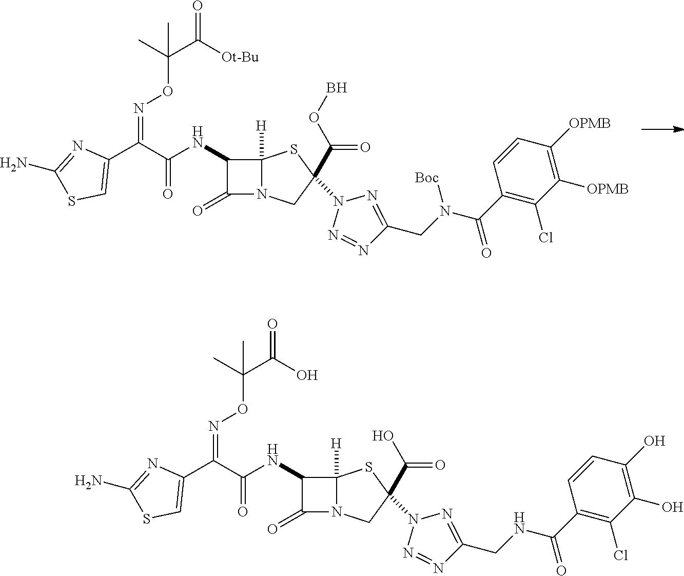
C1(C(C(NC2C(=O)N3C2([H])SC(C(OB)=O)(N2N=NC(CN(C(C4=C(Cl)C([OPMB])=C([OPMB])C=C4)=O)[Boc])=N2)C3)=O)=NOC(C([Ot-Bu])=O)(C)C)=CSC(N)=N1.C1(C(C(NC2C(=O)N3C2([H])SC(C(O)=O)(N2N=NC(CNC(C4=C(Cl)C(O)=C(O)C=C4)=O)=N2)C3)=O)=NOC(C(O)=O)(C)C)=CSC(N)=N1
